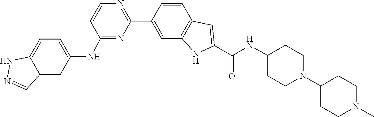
C1(C2=NC=CC(NC3=CC=C4C(=C3)C=NN4)=N2)=CC2=C(C=C1)C=C(C(NC1CCN(C3CCN(C)CC3)CC1)=O)N2
